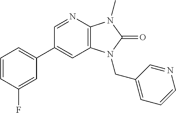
C1=CC(F)=CC(C2=CC3=C(N=C2)N(C)C(=O)N3CC2=CC=CN=C2)=C1
